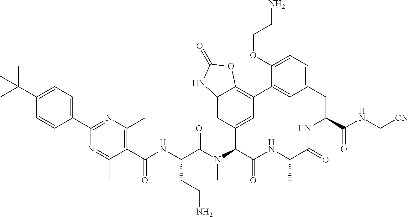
C1(C(NC(C(N(C2C(=O)NC(C)C(=O)NC(C(NC[CN])=O)CC3=CC=C(OCCN)C(=C3)C3=C4C(=CC2=C3)NC(=O)O4)C)=O)CCN)=O)=C(C)N=C(C2=CC=C(C(C)(C)C)C=C2)N=C1C
